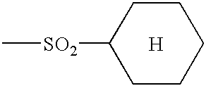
C[SO2]C1CCCCC1.[H]
